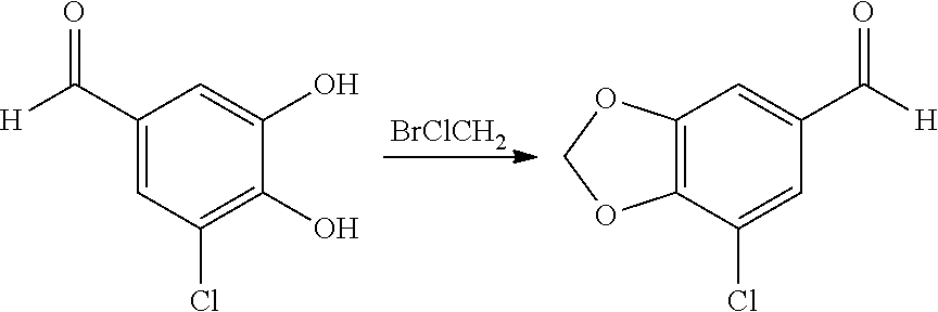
[BrClCH2].C1(C([H])=O)=CC(Cl)=C(O)C(O)=C1.C12=C(C(Cl)=CC(C([H])=O)=C1)OCO2
